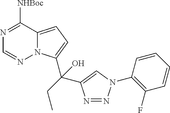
N1=C([NHBoc])C2=CC=C(C(CC)(O)C3=CN(C4=C(F)C=CC=C4)N=N3)N2N=C1
